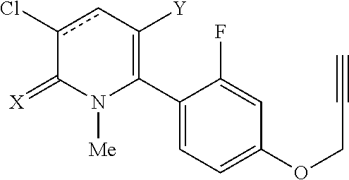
C1(C2=C([Y])cc(Cl)C(=[X])N2[Me])=CC=C(OCC#C)C=C1F
